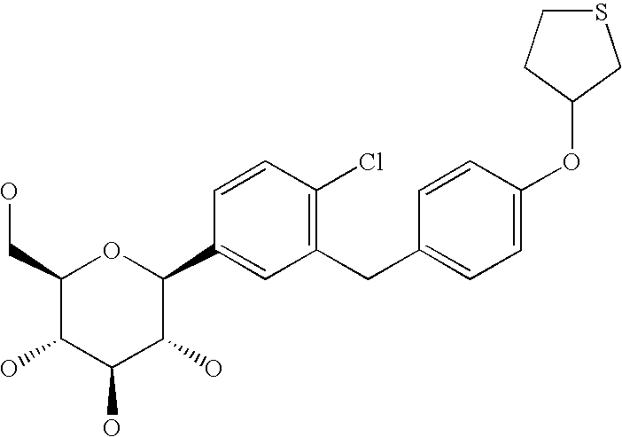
C1(CC2=CC=C(OC3CCSC3)C=C2)=C(Cl)C=CC(C2OC(CO)C(O)C(O)C2O)=C1
